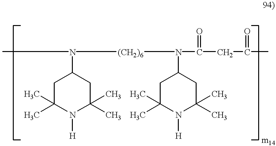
N(C1CC(C)(C)N([H])C(C)(C)C1)([(CH2)6]N(C1CC(C)(C)N([H])C(C)(C)C1)C(CC(C)=O)=O)C
